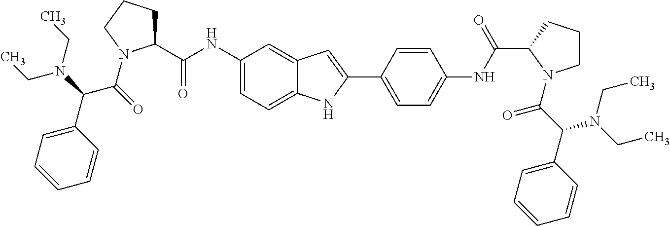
C(C(=O)N1C(C(=O)NC2=CC=C3C(=C2)C=C(C2=CC=C(NC(=O)C4CCCN4C(=O)C(C4=CC=CC=C4)N(CC)CC)C=C2)N3)CCC1)(C1=CC=CC=C1)N(CC)CC
